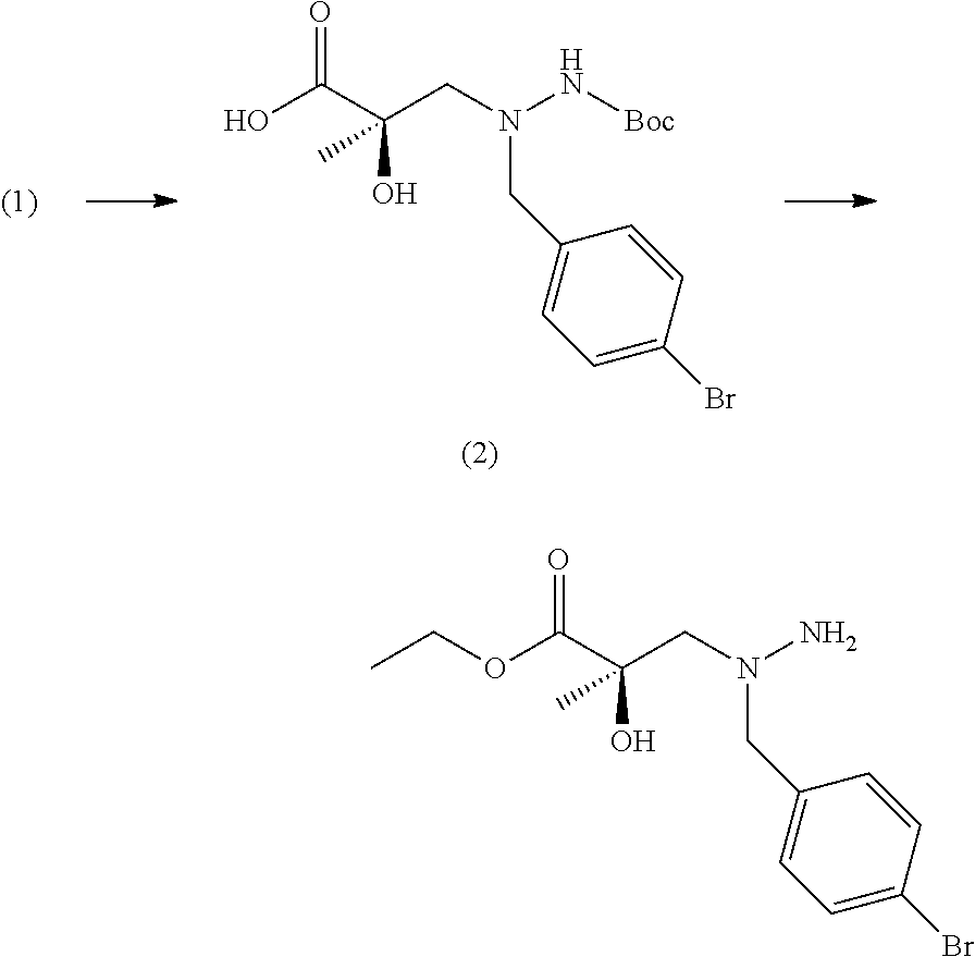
C1=C(Br)C=CC(CN(N[Boc])CC(C(O)=O)(O)C)=C1.C1=C(Br)C=CC(CN(N)CC(C(OCC)=O)(O)C)=C1
